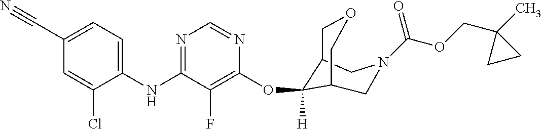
C1(NC2=NC=NC(OC3([H])C4COCC3CN(C(=O)OCC3(C)CC3)C4)=C2F)=CC=C(C#N)C=C1Cl
